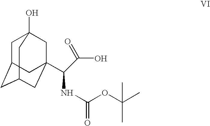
C1C2CC3CC(C(C(O)=O)NC(OC(C)(C)C)=O)(CC1(O)C3)C2
